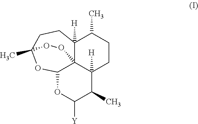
C12OC([Y])C(C)C3([H])C14C([H])(C(C)CC3)CCC(C)(O2)OO4
